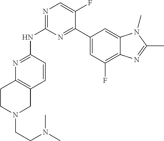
N1=C(NC2=NC=C(F)C(C3=CC(F)=C4C(=C3)N(C)C(C)=N4)=N2)C=CC2=C1CCN(CCN(C)C)C2
